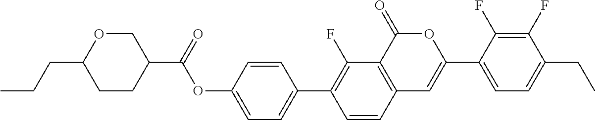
C12=C(C(=O)OC(C3=CC=C(CC)C(F)=C3F)=C1)C(F)=C(C1=CC=C(OC(=O)C3COC(CCC)CC3)C=C1)C=C2
